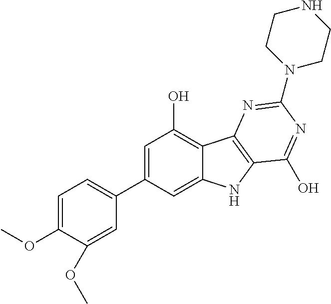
C1=C(C2=CC=C(OC)C(OC)=C2)C=C2C(=C1O)C1=C(N2)C(O)=NC(N2CCNCC2)=N1
